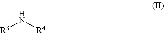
N([R4])[R3]
